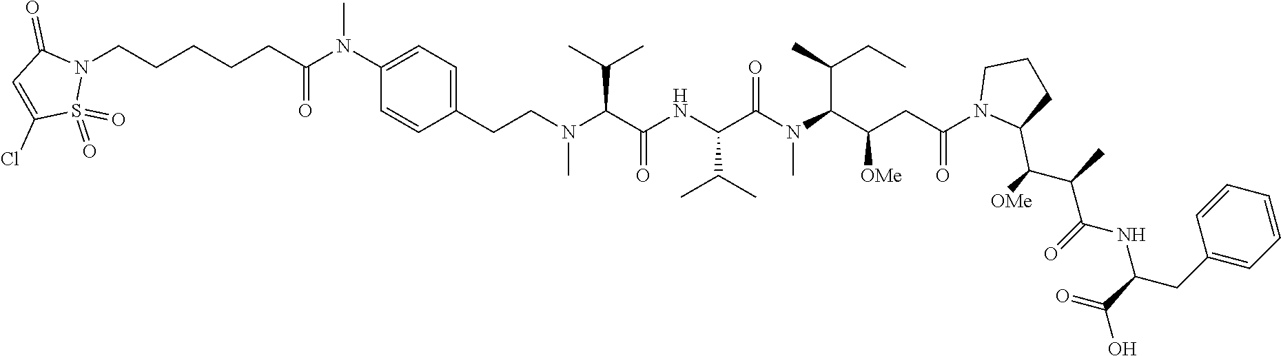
N(C)(C(C(NC(C(N(C)CCC1=CC=C(N(C)C(CCCCCN2S(=O)(=O)C(Cl)=CC2=O)=O)C=C1)C(C)C)=O)C(C)C)=O)C(C(CC(N1C(C(C(C(=O)NC(C(=O)O)CC2=CC=CC=C2)C)[OMe])CCC1)=O)[OMe])C(C)CC
